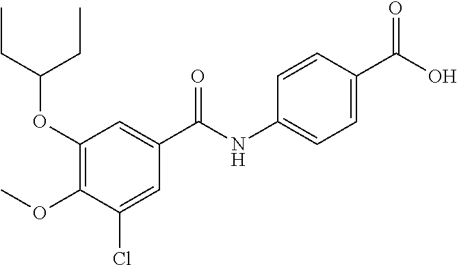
COC1=C(OC(CC)CC)C=C(C(NC2=CC=C(C(O)=O)C=C2)=O)C=C1Cl
